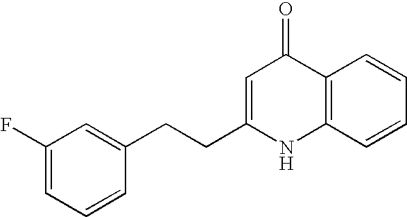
C1(F)=CC=CC(CCC2=CC(=O)C3=C(N2)C=CC=C3)=C1
